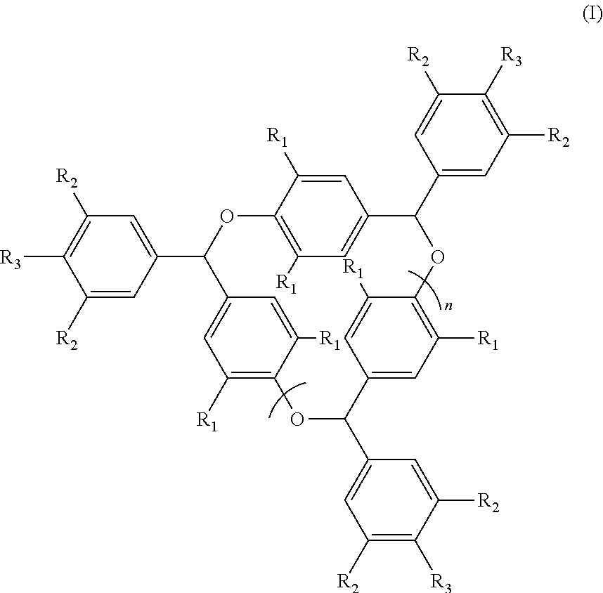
C1([R2])=CC(C2C3=CC([R1])=C(C([R1])=C3)OC(C3=CC([R2])=C([R3])C([R2])=C3)C3=CC([R1])=C(C([R1])=C3)OC(C3=CC([R2])=C([R3])C([R2])=C3)C3=CC([R1])=C(O2)C([R1])=C3)=CC([R2])=C1[R3]
